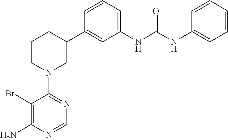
C1(Br)=C(N)N=CN=C1N1CC(C2=CC(NC(NC3=CC=CC=C3)=O)=CC=C2)CCC1
